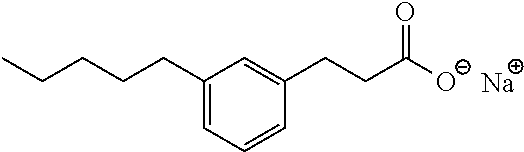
C1=C(CCCCC)C=C(CCC([O-])=O)C=C1.[Na]
